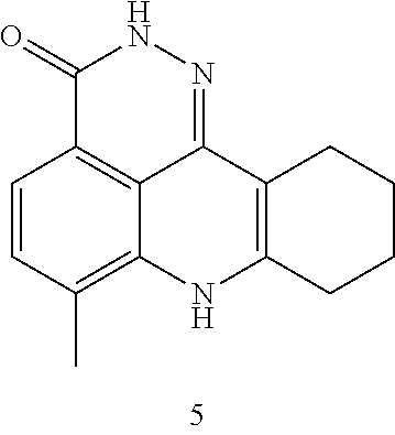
C1(=O)C2=C3C(=NN1)C1=C(NC3=C(C)C=C2)CCCC1
